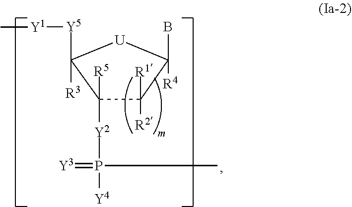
C1([R5])([Y2]P([Y4])(C)=[Y3])C([R1])([R2])C(B)([R4])[U]C1([R3])[Y5][Y1]C
